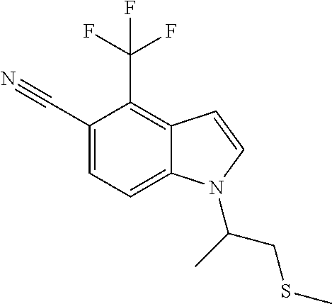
C1(C#N)=CC=C2C(=C1C(F)(F)F)C=CN2C(CSC)C
